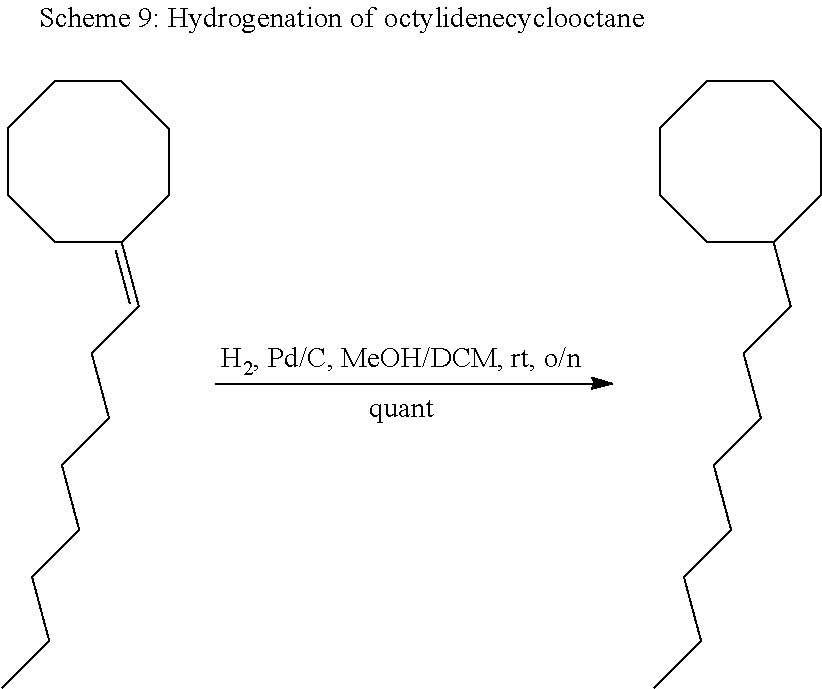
C1CCCCC(=CCCCCCCC)CC1.C1CCCCC(CCCCCCCC)CC1
